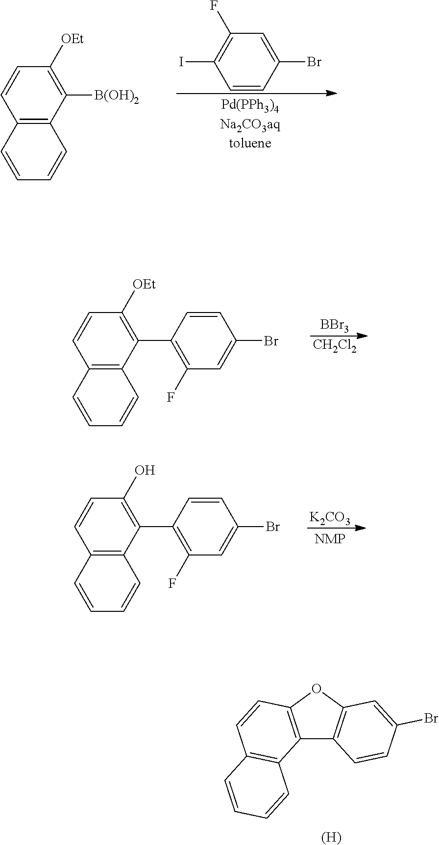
C12=C(OC3=C1C=CC(Br)=C3)C=CC1=C2C=CC=C1.[(H)].C12=C(C([B(OH)2])=C([OEt])C=C1)C=CC=C2.C1=CC(Br)=CC(F)=C1I.C12=C(C(C3=C(F)C=C(Br)C=C3)=C([OEt])C=C1)C=CC=C2.[BBr3].[CH2Cl2].C12=C(C(C3=C(F)C=C(Br)C=C3)=C(O)C=C1)C=CC=C2.[K2CO3]
